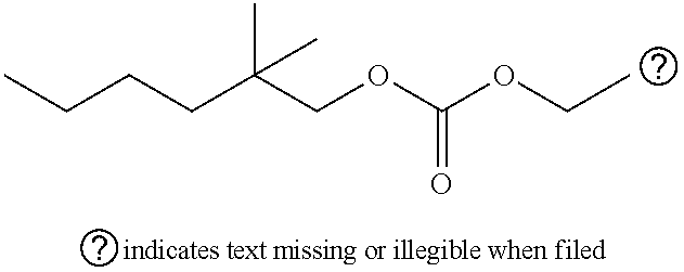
CCCCC(COC(OCC)=O)(C)C
